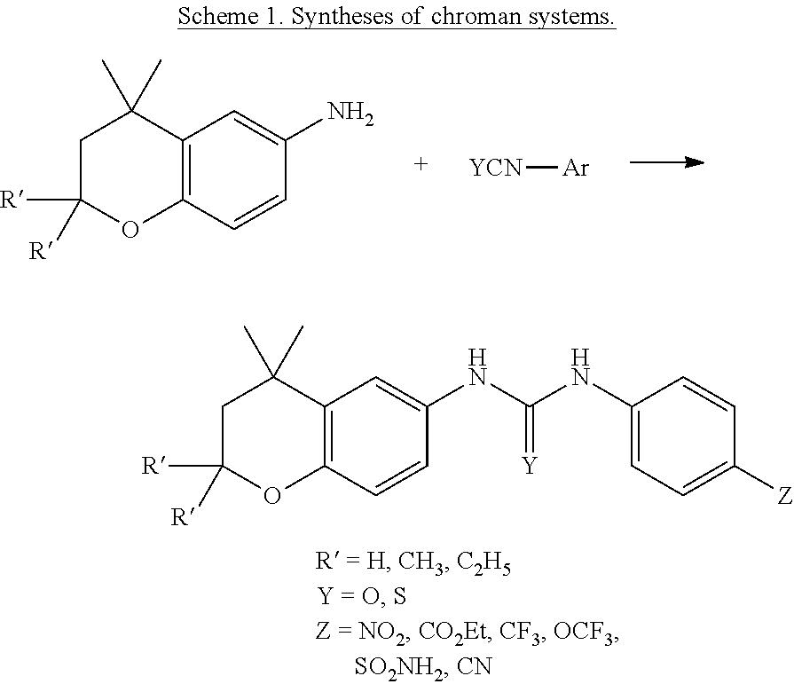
C12=C(C=CC(NC(NC3=CC=C([Z])C=C3)=[Y])=C1)OC([R])([R])CC2(C)C.C12=C(C=CC(N)=C1)OC([R])([R])CC2(C)C.[YCN][Ar]
